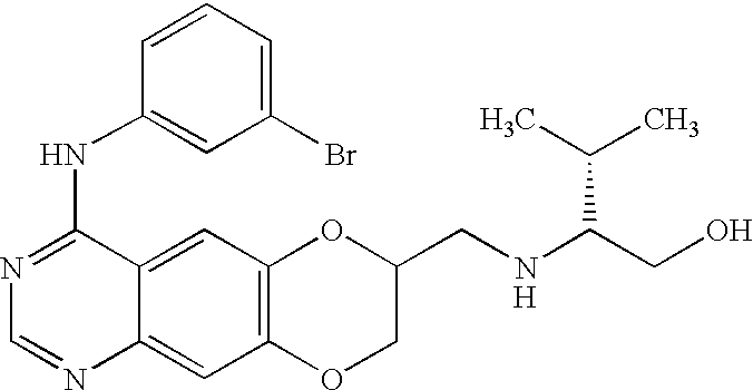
C1=NC2=CC3=C(C=C2C(NC2=CC(Br)=CC=C2)=N1)OC(CNC(CO)C(C)C)CO3.[H]
